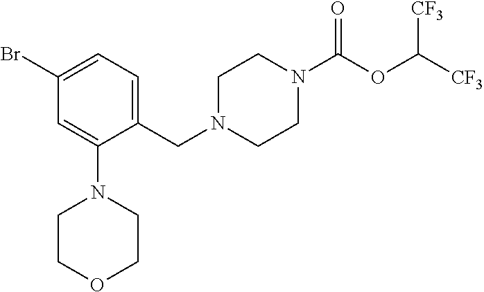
C1(Br)=CC=C(CN2CCN(C(OC([CF3])[CF3])=O)CC2)C(N2CCOCC2)=C1
